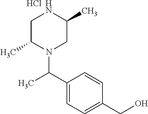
C1=CC(C(C)N2C(C)CNC(C)C2)=CC=C1CO.Cl
